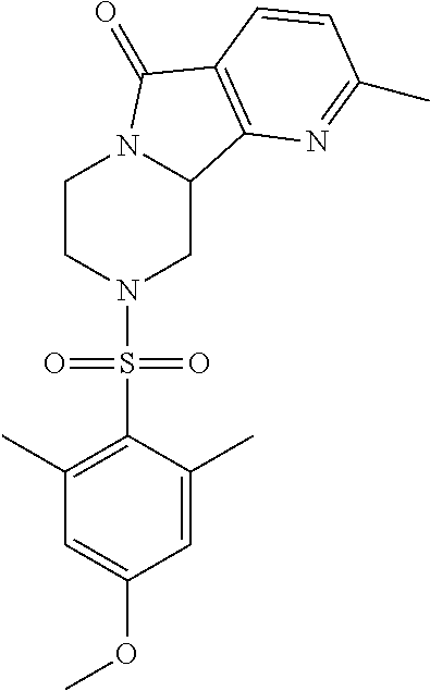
C1CN(S(C2=C(C)C=C(OC)C=C2C)(=O)=O)CC2N1C(=O)C1=C2N=C(C)C=C1
